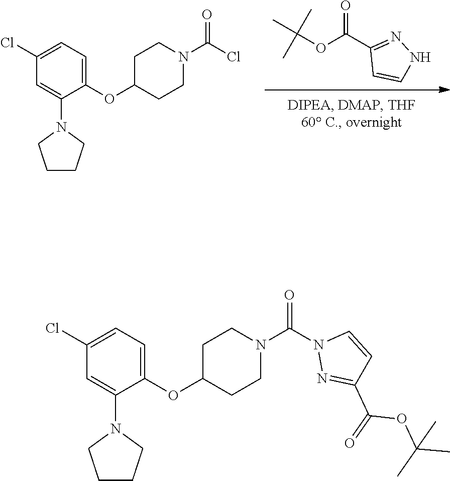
C(OC(C1=NNC=C1)=O)(C)(C)C.C1C(OC2=CC=C(Cl)C=C2N2CCCC2)CCN(C(Cl)=O)C1.C1C(OC2=CC=C(Cl)C=C2N2CCCC2)CCN(C(N2N=C(C(OC(C)(C)C)=O)C=C2)=O)C1
